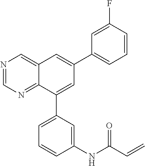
N1=CN=C2C(=C1)C=C(C1=CC=CC(F)=C1)C=C2C1=CC=CC(NC(C=C)=O)=C1
